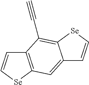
C12=C([Se]C=C1)C=C1C(=C2C#C)[Se]C=C1
